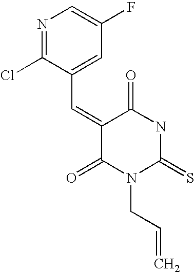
N1C(=S)N(CC=C)C(=O)C(=CC2=CC(F)=CN=C2Cl)C1=O
